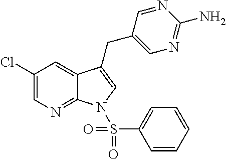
C1(Cl)=CN=C2C(=C1)C(CC1=CN=C(N)N=C1)=CN2S(C1=CC=CC=C1)(=O)=O
